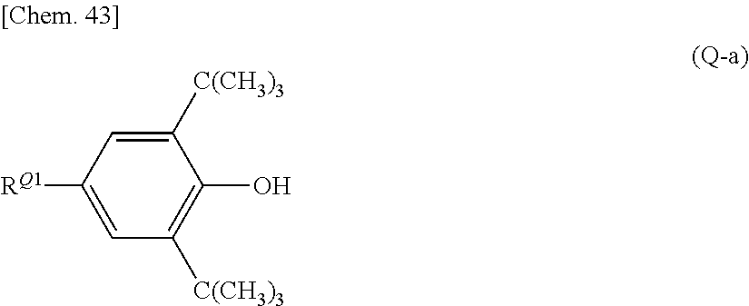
C1([C(CH3)3])=CC([RQ1])=CC([C(CH3)3])=C1O
